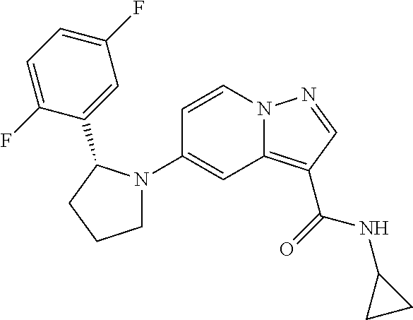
C1(N2CCCC2C2=CC(F)=CC=C2F)=CC2=C(C(=O)NC3CC3)C=NN2C=C1
